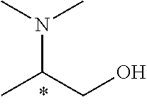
N(C(CO)C)(C)C
